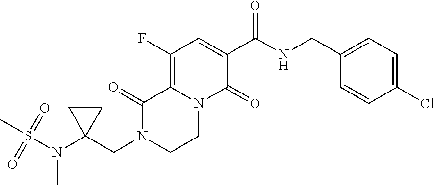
C12=C(F)C=C(C(=O)NCC3=CC=C(Cl)C=C3)C(=O)N1CCN(CC1(N(S(C)(=O)=O)C)CC1)C2=O
